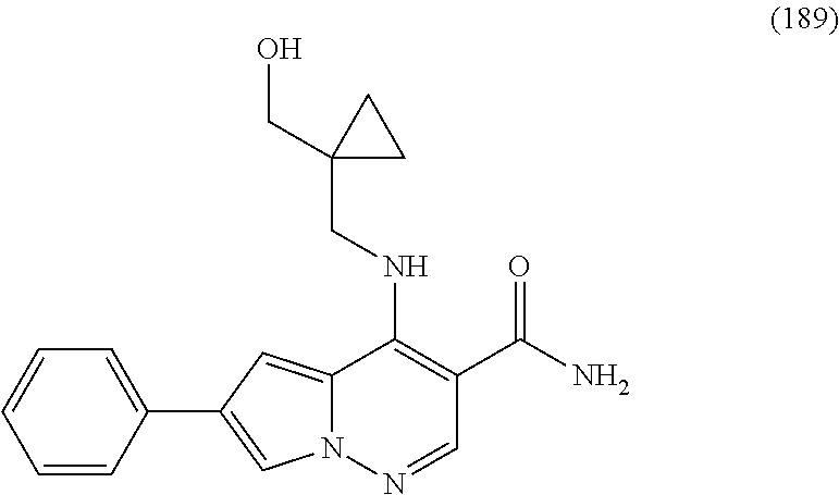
C12=CC(C3=CC=CC=C3)=CN1N=CC(C(N)=O)=C2NCC1(CO)CC1
